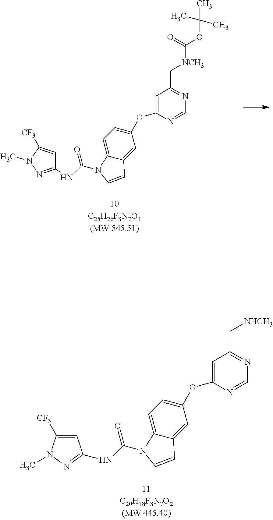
C1=C(OC2=CC=C3C(=C2)C=CN3C(=O)NC2=NN(C)C([CF3])=C2)N=CN=C1C[NCH3]C(OC(C)(C)C)=O.C1=C(OC2=CC=C3C(=C2)C=CN3C(=O)NC2=NN(C)C([CF3])=C2)N=CN=C1C[NHCH3]
